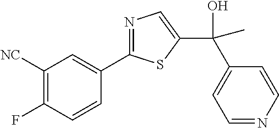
C1([NC])=C(F)C=CC(C2=NC=C(C(C)(C3=CC=NC=C3)O)S2)=C1
